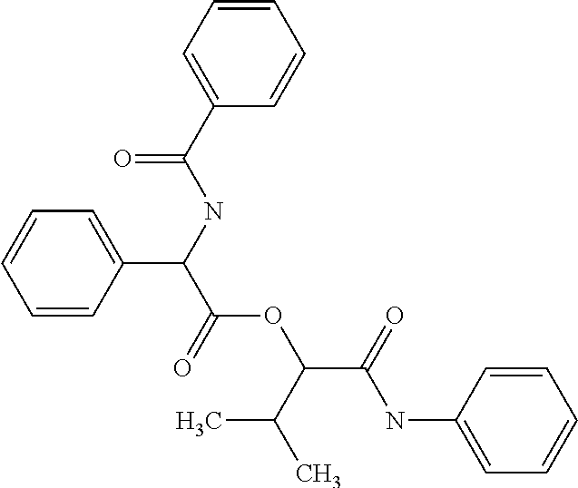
C1=CC(C(C(=O)OC(C(C)C)C(=O)NC2=CC=CC=C2)NC(=O)C2=CC=CC=C2)=CC=C1
